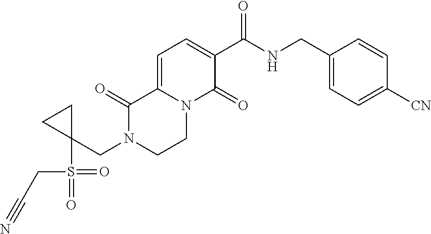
C1=C2N(C(=O)C(C(NCC3=CC=C([CN])C=C3)=O)=C1)CCN(CC1(S(=O)(=O)CC#N)CC1)C2=O
